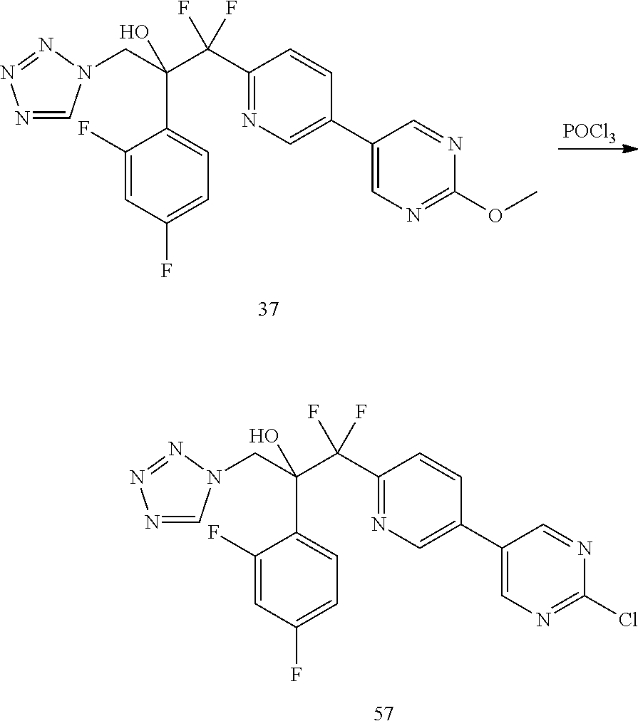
C1(C(C(CN2C=NN=N2)(O)C2=CC=C(F)C=C2F)(F)F)=NC=C(C2=CN=C(Cl)N=C2)C=C1.C1(C(C(CN2C=NN=N2)(O)C2=CC=C(F)C=C2F)(F)F)=NC=C(C2=CN=C(OC)N=C2)C=C1.[POCl3]
